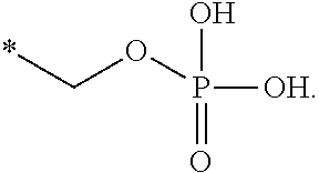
*COP([OH])(O)=O
